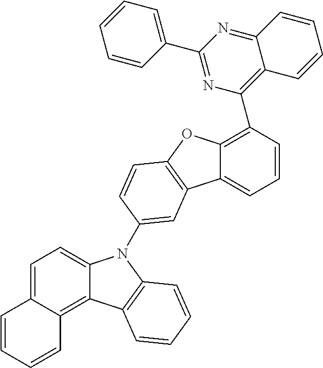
C12=CC=CC(C3=C4C(=NC(C5=CC=CC=C5)=N3)C=CC=C4)=C1OC1=C2C=C(N2C3=CC=C4C=CC=CC4=C3C3=C2C=CC=C3)C=C1
